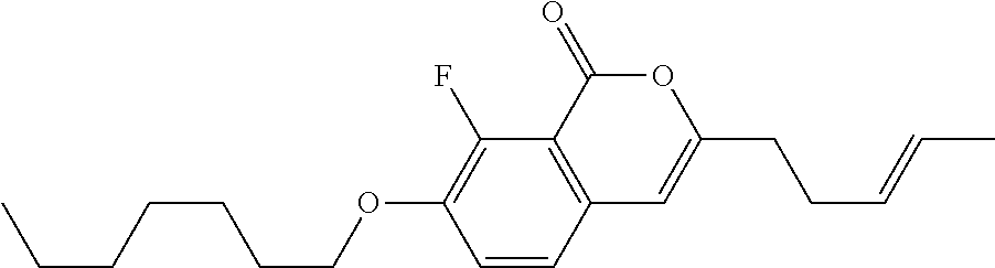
C1=CC2=C(C(F)=C1OCCCCCCC)C(=O)OC(CCC=CC)=C2
